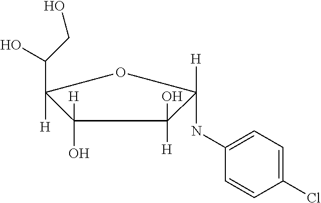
C1(O)([H])C([H])(C(O)CO)OC(NC2=CC=C(Cl)C=C2)([H])C1([H])O
